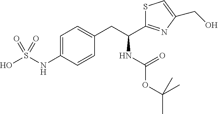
C1=C(NS(O)(=O)=O)C=CC(CC(NC(=O)OC(C)(C)C)C2=NC(CO)=CS2)=C1
